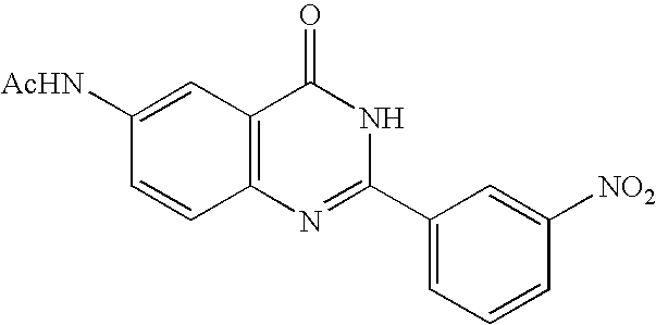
C1=CC([NO2])=CC(C2=NC3=C(C(=O)N2)C=C([AcHN])C=C3)=C1
